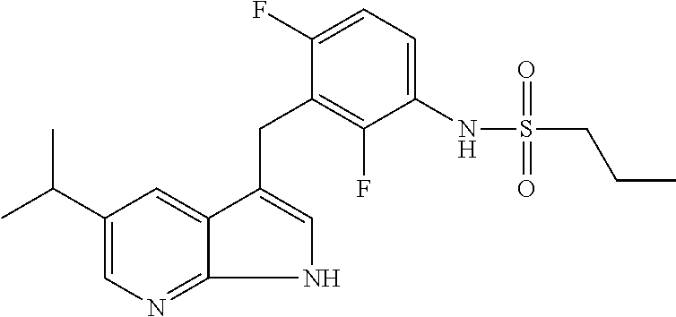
C1(C(C)C)=CN=C2NC=C(CC3=C(F)C(NS(=O)(=O)CCC)=CC=C3F)C2=C1
